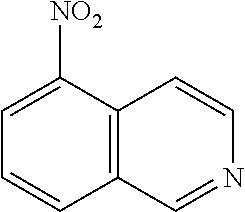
C12=C(C([NO2])=CC=C1)C=CN=C2
